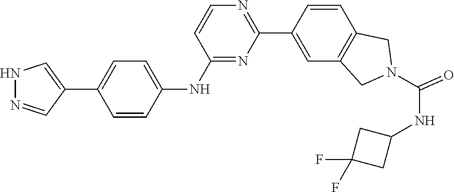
N1=C(NC2=CC=C(C3=CNN=C3)C=C2)C=CN=C1C1=CC2=C(C=C1)CN(C(=O)NC1CC(F)(F)C1)C2
